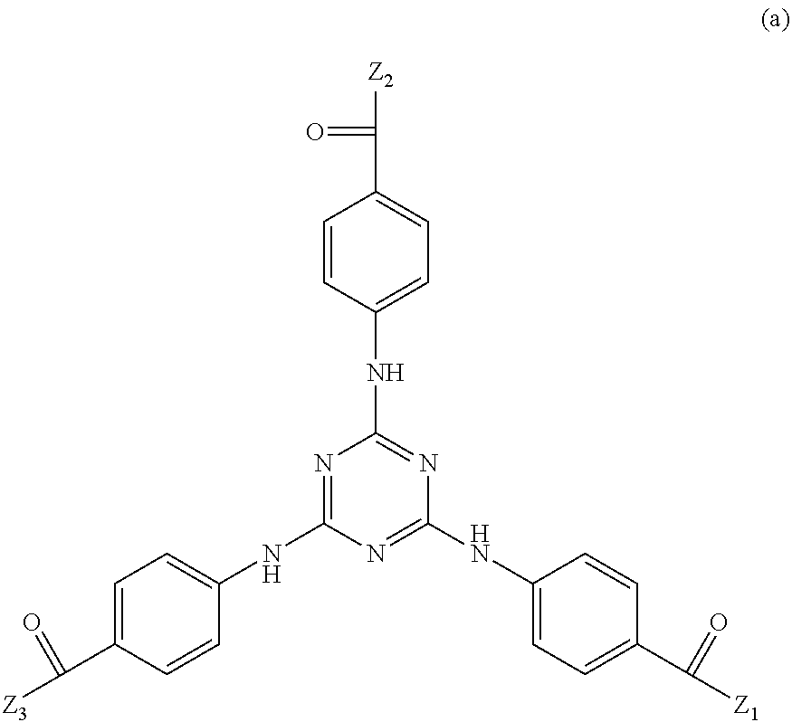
C1=CC(NC2=NC(NC3=CC=C(C([Z1])=O)C=C3)=NC(NC3=CC=C(C([Z3])=O)C=C3)=N2)=CC=C1C([Z2])=O
